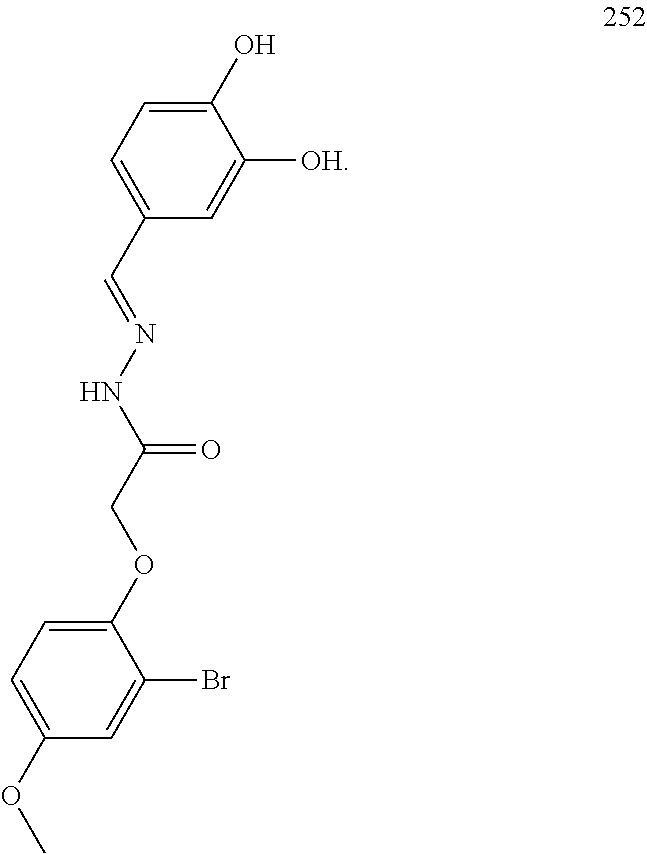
C1(O)=CC=C(C=NNC(=O)COC2=CC=C(OC)C=C2Br)C=C1[OH]
